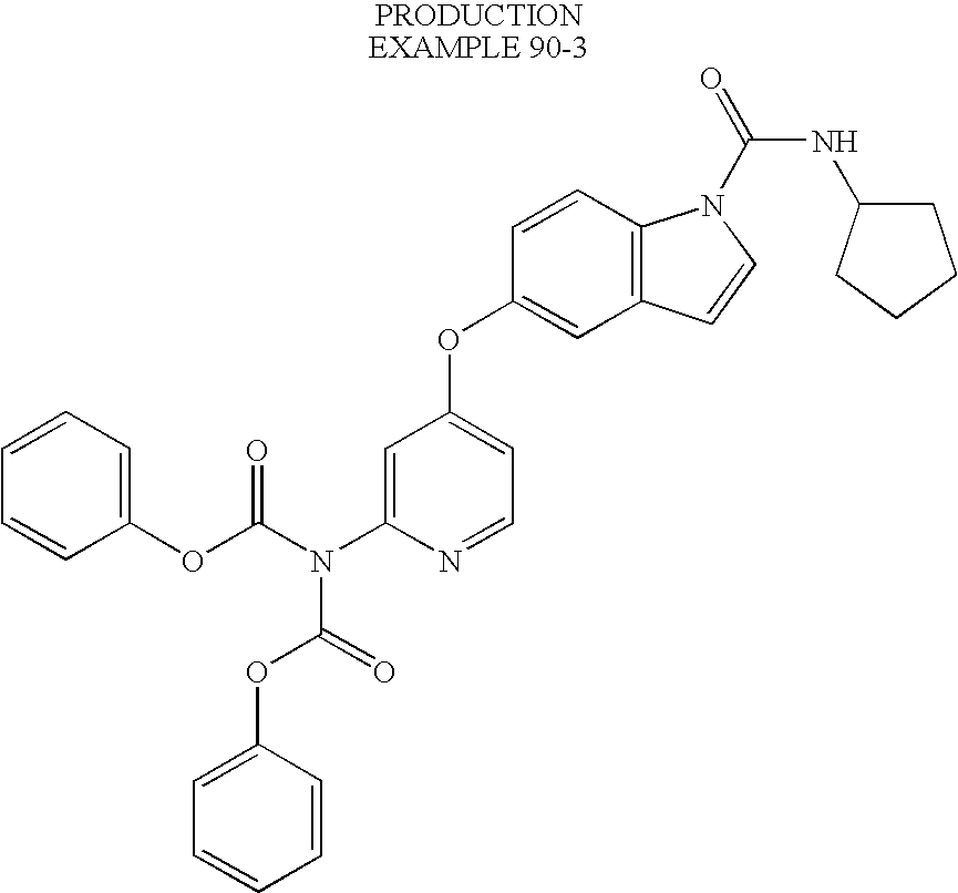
C1=CC=C(OC(N(C2=CC(OC3=CC4=C(C=C3)N(C(=O)NC3CCCC3)C=C4)=CC=N2)C(=O)OC2=CC=CC=C2)=O)C=C1
